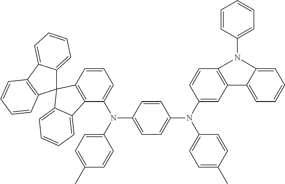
C12=CC=CC=C1C1=C(C=CC=C1)C21C2=C(C(N(C3=CC=C(C)C=C3)C3=CC=C(N(C4=CC5=C(C=C4)N(C4=CC=CC=C4)C4=CC=CC=C54)C4=CC=C(C)C=C4)C=C3)=CC=C2)C2=CC=CC=C12
